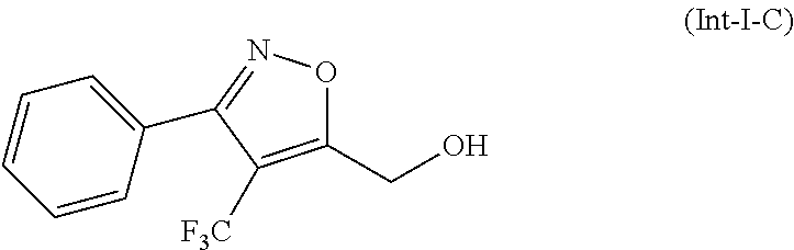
C1(CO)=C([F3C])C(C2=CC=CC=C2)=NO1
